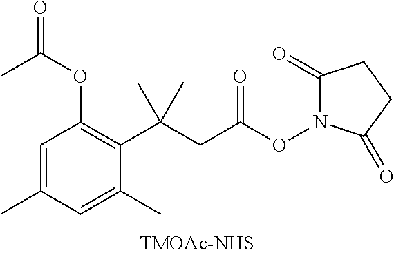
CC(OC1=C(C(CC(ON2C(=O)CCC2=O)=O)(C)C)C(C)=CC(C)=C1)=O
